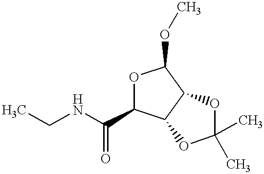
O1C(C(NCC)=O)C2C(C1OC)OC(C)(C)O2
